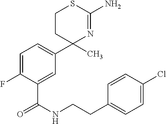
C1=C(F)C(C(NCCC2=CC=C(Cl)C=C2)=O)=CC(C2(C)N=C(N)SCC2)=C1
